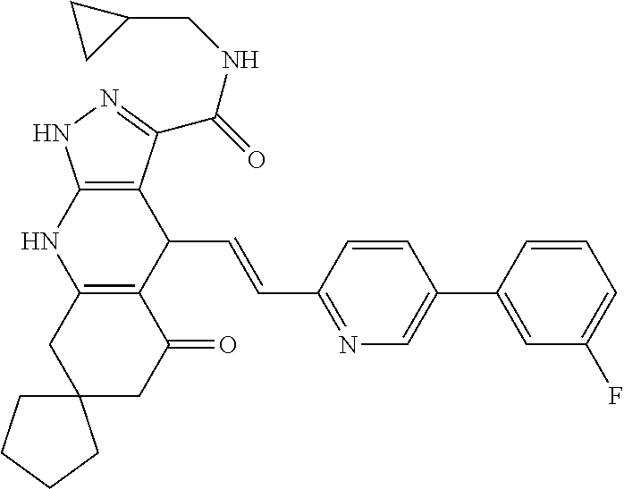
C1(C2=CC(F)=CC=C2)=CN=C(C=CC2C3=C(NC4=C2C(C(=O)NCC2CC2)=NN4)CC2(CC3=O)CCCC2)C=C1
